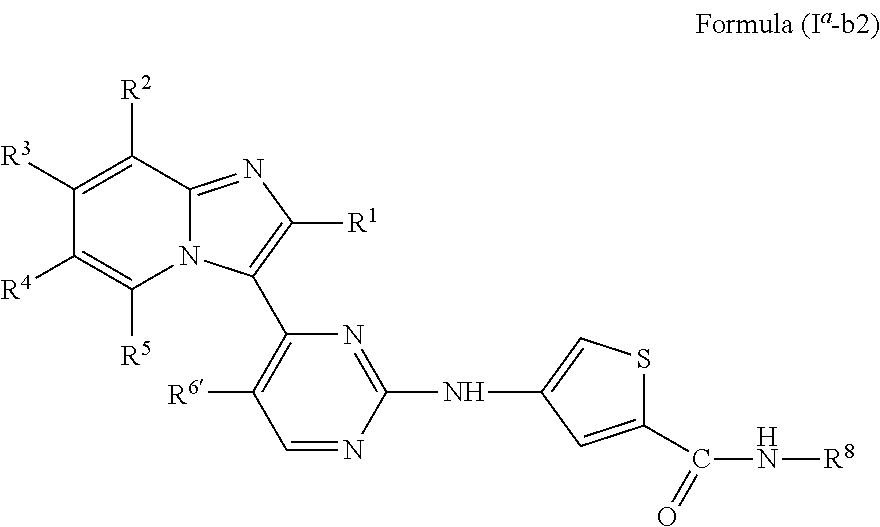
N12C(=NC([R1])=C1C1=C([R6])C=NC(NC3=CSC(C(=O)N[R8])=C3)=N1)C([R2])=C([R3])C([R4])=C2[R5]
